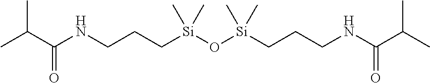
[Si](C)(O[Si](CCCNC(C(C)C)=O)(C)C)(CCCNC(C(C)C)=O)C
